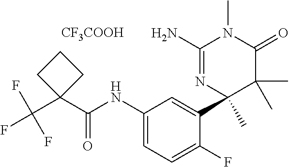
C(C1(C(NC2=CC=C(F)C(C3(C)C(C)(C)C(=O)N(C)C(N)=N3)=C2)=O)CCC1)(F)(F)F.[CF3COOH]
